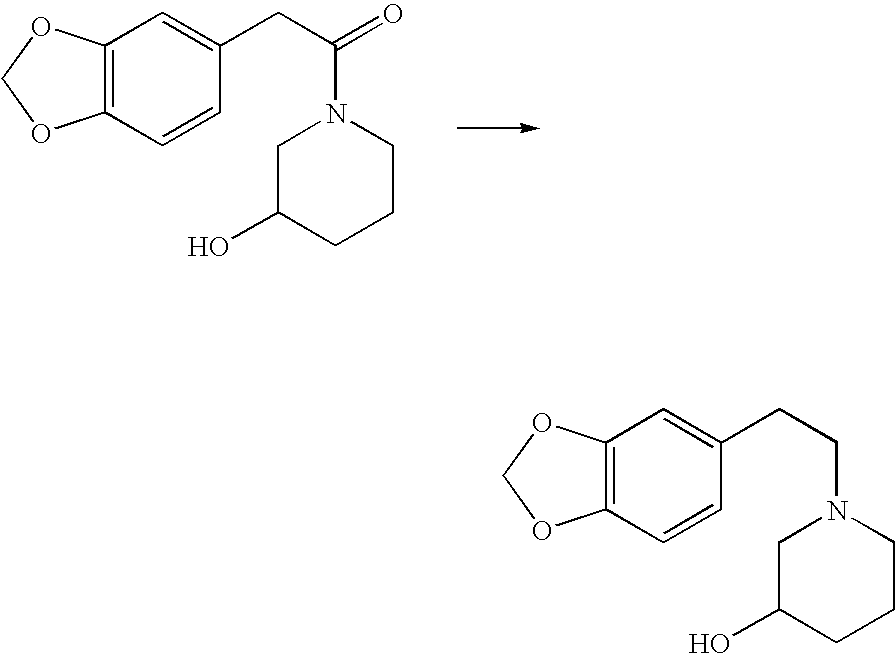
C12=C(C=CC(CC(=O)N3CC(O)CCC3)=C1)OCO2.C12=C(C=CC(CCN3CC(O)CCC3)=C1)OCO2
